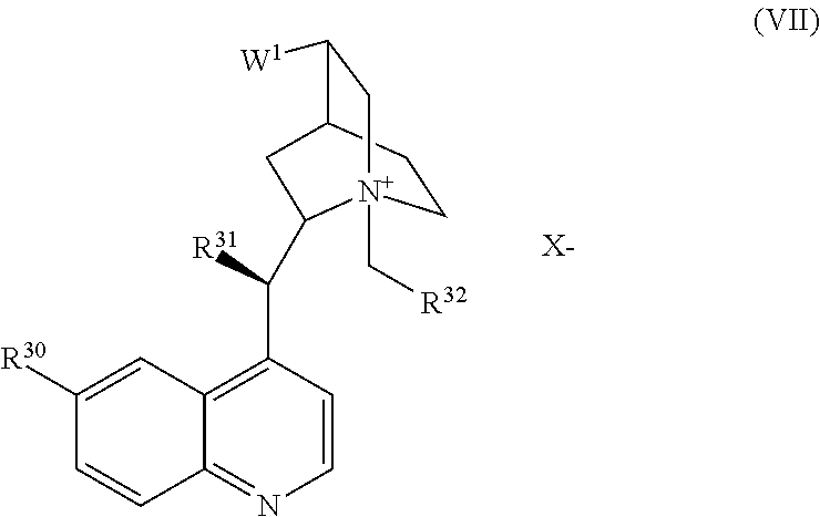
[X-].C(C1=C2C(=NC=C1)C=CC([R30])=C2)([R31])C1[N+]2(C[R32])CCC(C([W1])C2)C1
